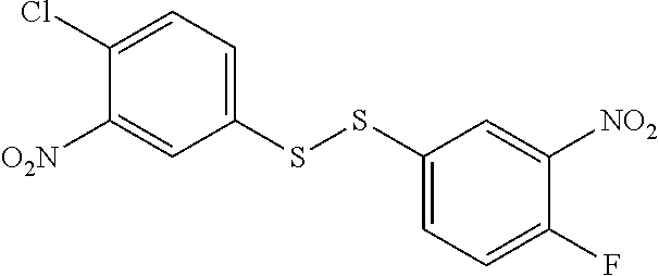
C1(SSC2=CC=C(F)C([NO2])=C2)=CC=C(Cl)C([O2N])=C1
